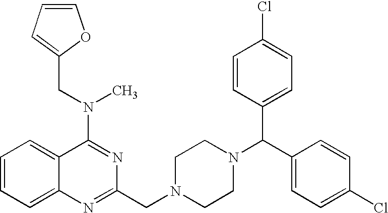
C1(N(CC2=CC=CO2)C)=NC(CN2CCN(C(C3=CC=C(Cl)C=C3)C3=CC=C(Cl)C=C3)CC2)=NC2=CC=CC=C12
